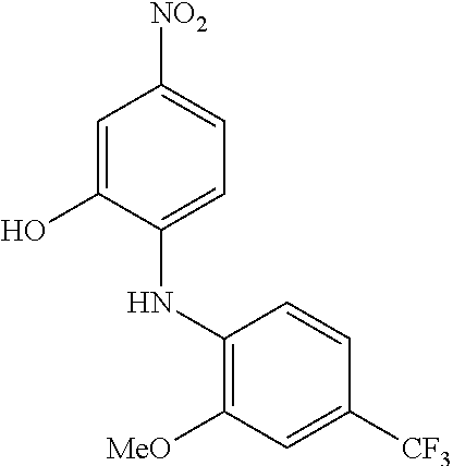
C1=C(O)C(NC2=C([MeO])C=C([CF3])C=C2)=CC=C1[NO2]
